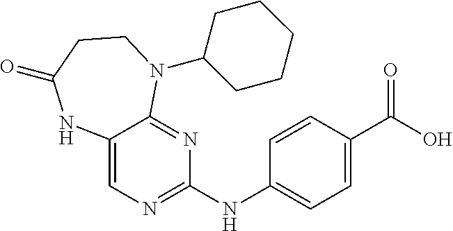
C12=CN=C(NC3=CC=C(C(O)=O)C=C3)N=C1N(C1CCCCC1)CCC(=O)N2
